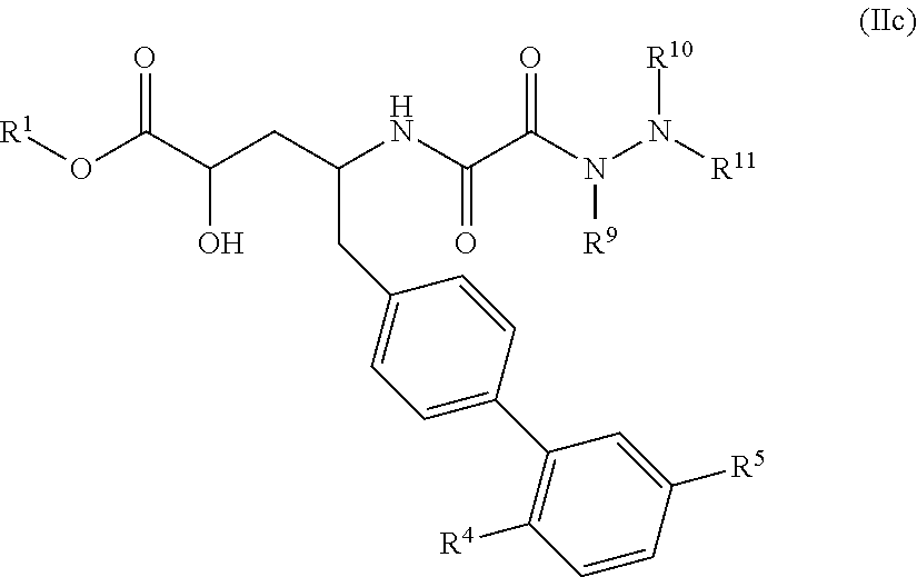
[R1]OC(C(CC(NC(C(N(N([R10])[R11])[R9])=O)=O)CC1=CC=C(C2=C([R4])C=CC([R5])=C2)C=C1)O)=O
